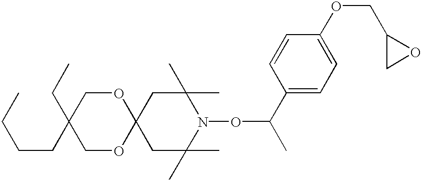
C1C(C)(C)N(OC(C)C2=CC=C(OCC3CO3)C=C2)C(C)(C)CC12OCC(CC)(CCCC)CO2
